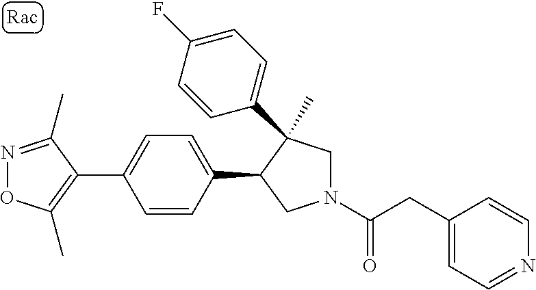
C1(C2=CC=C(C3CN(C(CC4=CC=NC=C4)=O)CC3(C)C3=CC=C(F)C=C3)C=C2)=C(C)ON=C1C
